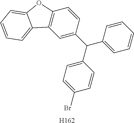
C(C1=CC=C(Br)C=C1)(C1=CC=CC=C1)C1=CC2=C(C=C1)OC1=CC=CC=C21.[H162]
